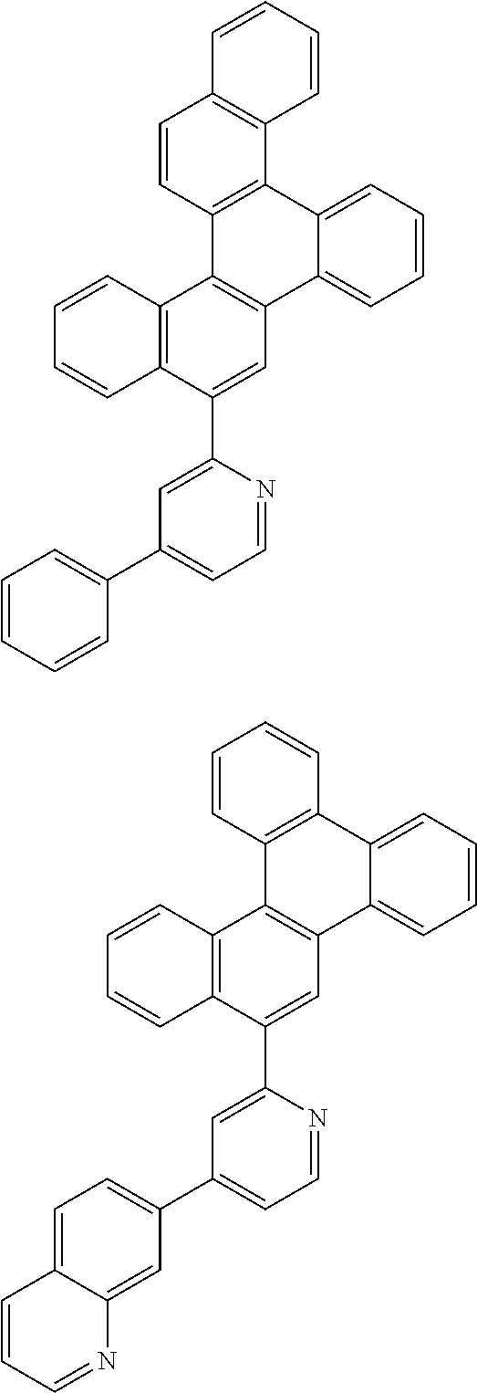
C1=CC2=C(C3=C1C=CC=C3)C1=CC=CC=C1C1=C2C2=C(C(C3=CC(C4=CC=CC=C4)=CC=N3)=C1)C=CC=C2.C1=CC2=C(C=C1)C1=CC=CC=C1C1=C2C2=C(C(C3=CC(C4=CC=C5C(=C4)N=CC=C5)=CC=N3)=C1)C=CC=C2
